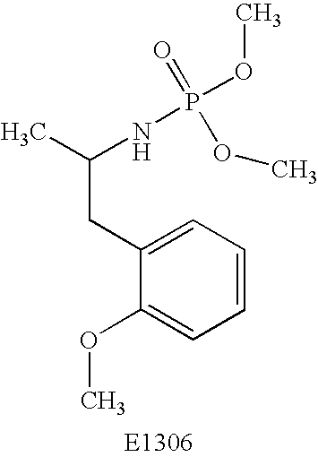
CC(NP(OC)(OC)=O)CC1=CC=CC=C1OC
